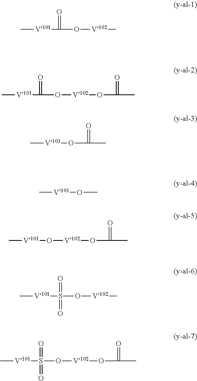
C[V101]C(=O)O[V102]C.C[V101]C(=O)O[V102]OC(=O)C.C[V101]OC(C)=O.C[V101]OC.C[V101]S(O[V102]OC(=O)C)(=O)=O.C[V101]S(O[V102]C)(=O)=O.C[V101]O[V102]OC(=O)C
